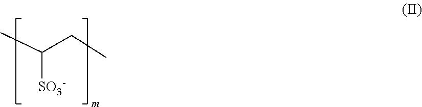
CC(CC)[SO3-]
